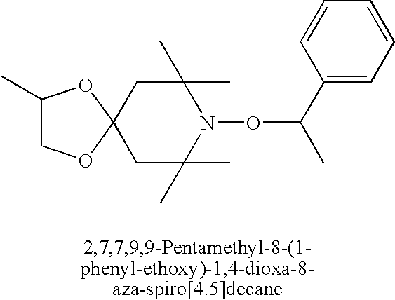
C1(C)COC2(O1)CC(C)(C)N(OC(C)C1=CC=CC=C1)C(C)(C)C2
